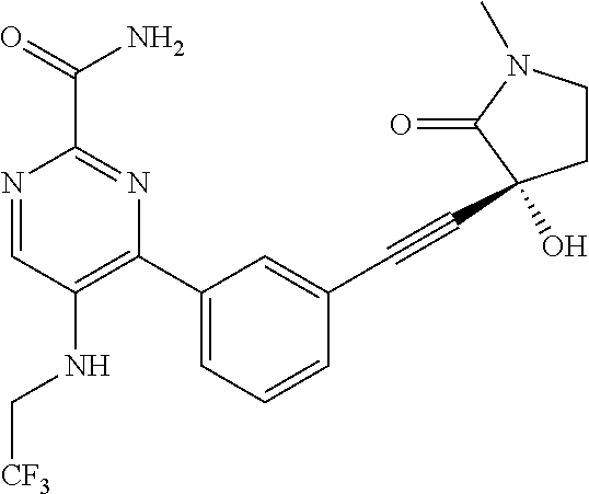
N1=CC(NC[CF3])=C(C2=CC=CC(C#CC3(O)CCN(C)C3=O)=C2)N=C1C(N)=O
